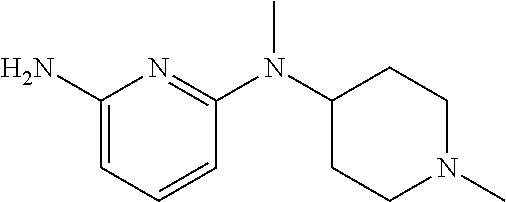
C1(N)=CC=CC(N(C2CCN(C)CC2)C)=N1
